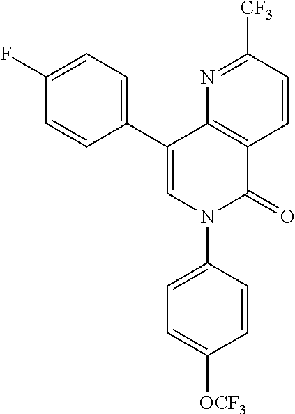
C12=C(C(C3=CC=C(F)C=C3)=CN(C3=CC=C([OCF3])C=C3)C1=O)N=C([CF3])C=C2
